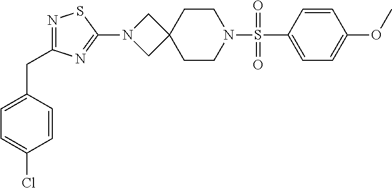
C1=C(S(N2CCC3(CC2)CN(C2=NC(CC4=CC=C(Cl)C=C4)=NS2)C3)(=O)=O)C=CC(OC)=C1
